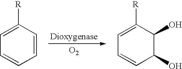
C1=CC([R])=CC=C1.[O2].C1(O)C(O)C([R])=CC=C1
